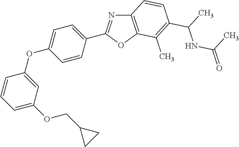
C12=C(OC(C3=CC=C(OC4=CC(OCC5CC5)=CC=C4)C=C3)=N1)C(C)=C(C(C)NC(=O)C)C=C2
